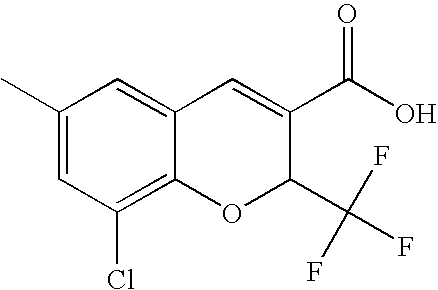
C1(C)=CC(Cl)=C2C(=C1)C=C(C(O)=O)C(C(F)(F)F)O2
